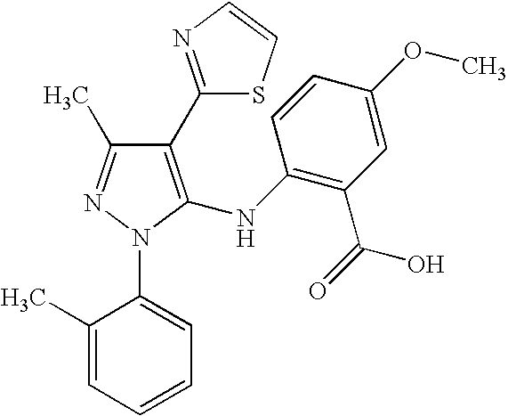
C1(C2=NC=CS2)=C(NC2=C(C(=O)O)C=C(OC)C=C2)N(C2=CC=CC=C2C)N=C1C
